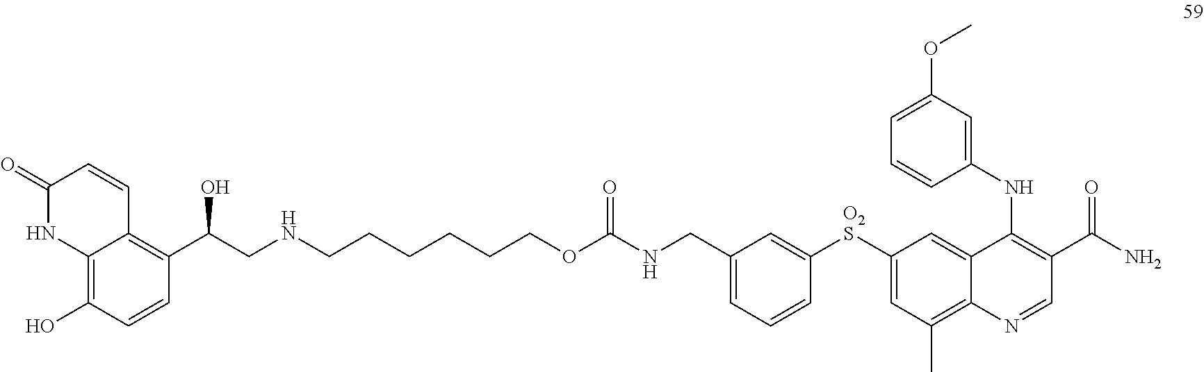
C12=C(O)C=CC(C(CNCCCCCCOC(NCC3=CC=CC([O2S]C4=CC(C)=C5C(=C4)C(NC4=CC(OC)=CC=C4)=C(C(N)=O)C=N5)=C3)=O)O)=C1C=CC(=O)N2
